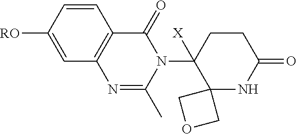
C1=CC2=C(C=C1[RO])N=C(C)N(C1([X])C3(NC(=O)CC1)COC3)C2=O
